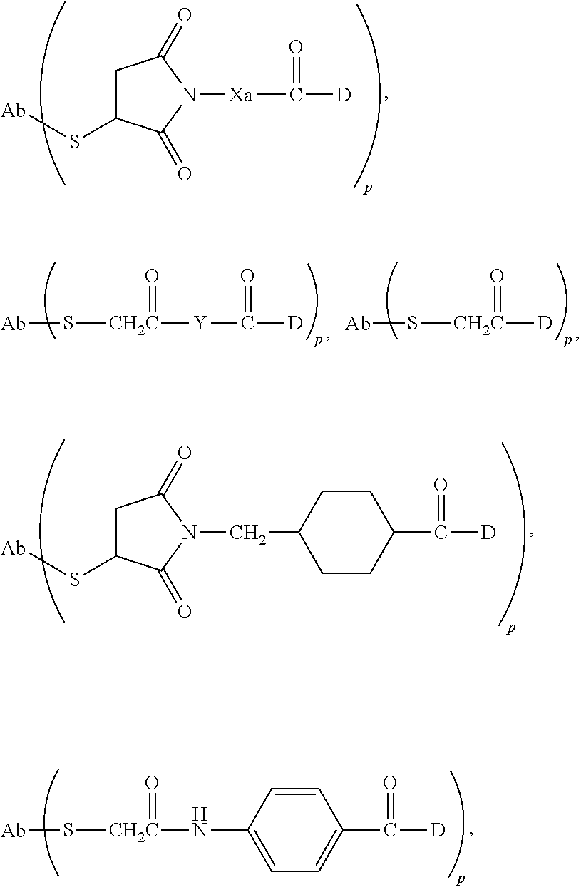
C1C(S[Ab])C(=O)N([Xa]C([D])=O)C1=O.[Ab]S[CH2C]([Y]C([D])=O)=O.[Ab]S[CH2C]([D])=O.C1C(S[Ab])C(=O)N(CC2CCC(C([D])=O)CC2)C1=O.[Ab]S[CH2C](=O)NC1=CC=C(C([D])=O)C=C1
